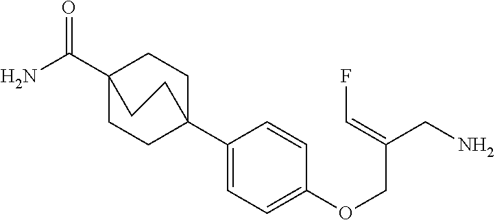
C1(C23CCC(C(N)=O)(CC2)CC3)=CC=C(OCC(CN)=CF)C=C1
